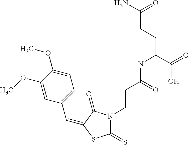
C(C1=CC=C(OC)C(OC)=C1)=C1C(=O)N(CCC(NC(CCC(N)=O)C(=O)O)=O)C(=S)S1
